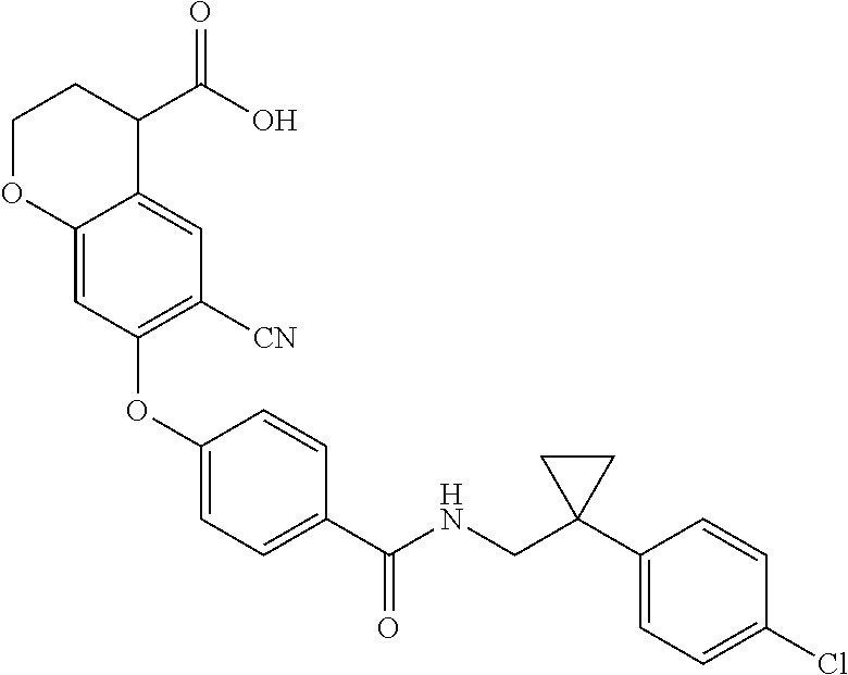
C12=CC(OC3=CC=C(C(NCC4(C5=CC=C(Cl)C=C5)CC4)=O)C=C3)=C([CN])C=C1C(C(O)=O)CCO2
